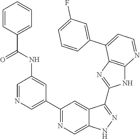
C1=NC=C(C2=NC=C3C(=C2)C(C2=NC4=C(N2)N=CC=C4C2=CC(F)=CC=C2)=NN3)C=C1NC(C1=CC=CC=C1)=O
